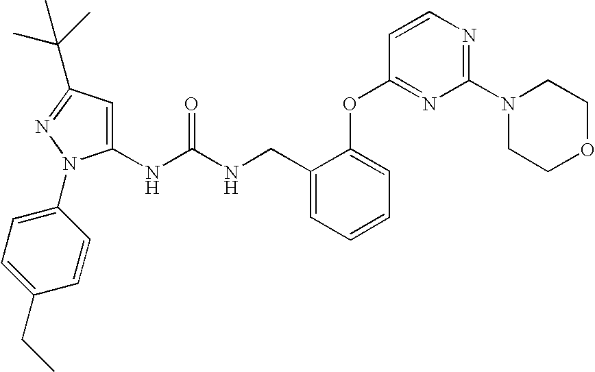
C1(NC(NCC2=CC=CC=C2OC2=NC(N3CCOCC3)=NC=C2)=O)=CC(C(C)(C)C)=NN1C1=CC=C(CC)C=C1
